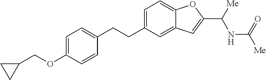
C1(CCC2=CC=C3C(=C2)C=C(C([Me])NC([Me])=O)O3)=CC=C(OCC2CC2)C=C1
